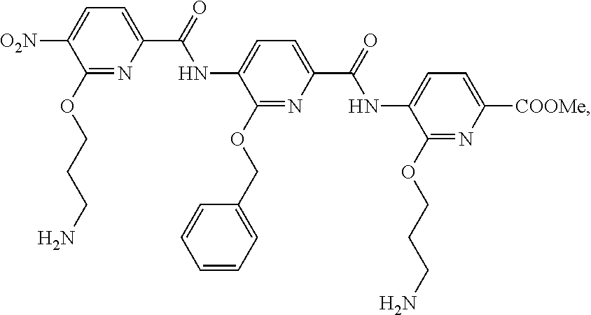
C1(OCCCN)=NC(C(=O)NC2=CC=C(C(=O)NC3=CC=C([COOMe])N=C3OCCCN)N=C2OCC2=CC=CC=C2)=CC=C1[O2N]
